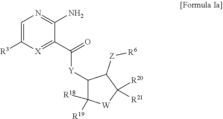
C1=C([R3])[X]=C(C(=O)[Y]C2C([R18])([R19])[W]C([R20])([R21])C2[Z][R6])C(N)=N1
